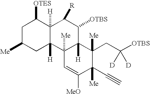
C1C([Me])CC2([H])C([H])(C1[OTES])C([R])C([OTBS])C1([H])C2([Me])C=C([MeO])C(C#C)([Me])C1([Me])CC([OTBS])([D])[D]
